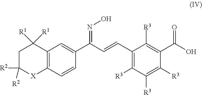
C12=C(C=CC(C(C=CC3=C([R3])C([R3])=C([R3])C(C(O)=O)=C3[R3])=NO)=C1)[X]C([R2])([R2])CC2([R1])[R1]
